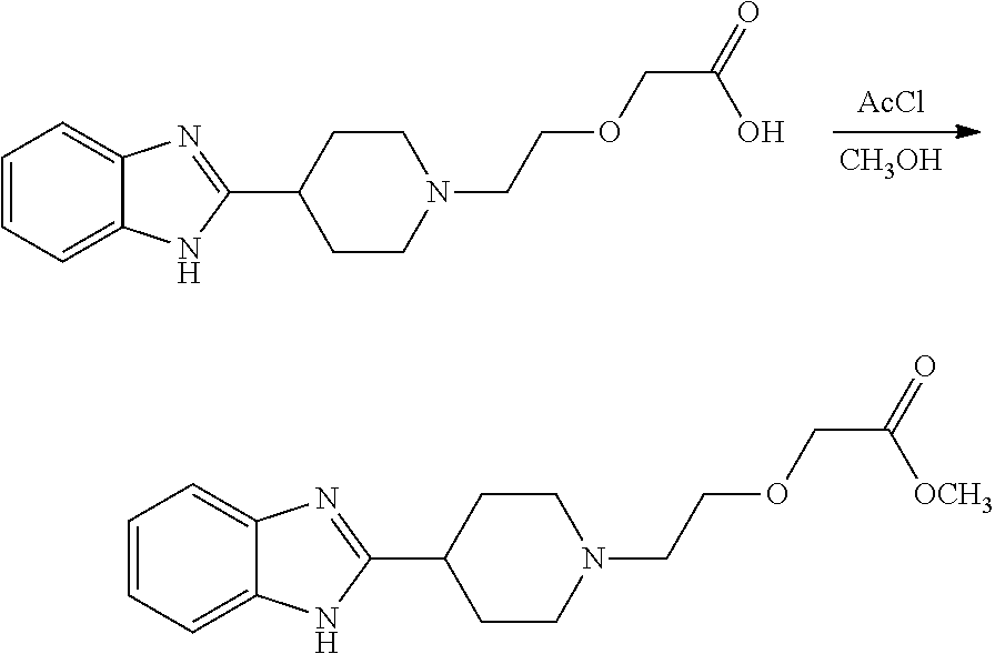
[AcCl].[CH3OH].C1=CC=C2C(=C1)N=C(C1CCN(CCOCC(=O)O)CC1)N2.C1=CC=C2C(=C1)N=C(C1CCN(CCOCC(=O)[OCH3])CC1)N2
